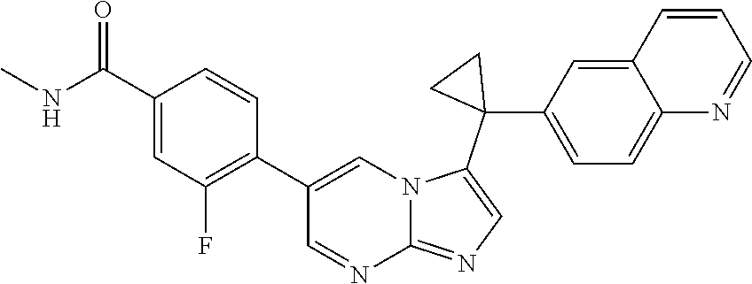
O=C(C1=CC(F)=C(C2=CN3C(=NC=C3C3(C4=CC=C5C(=C4)C=CC=N5)CC3)N=C2)C=C1)NC
